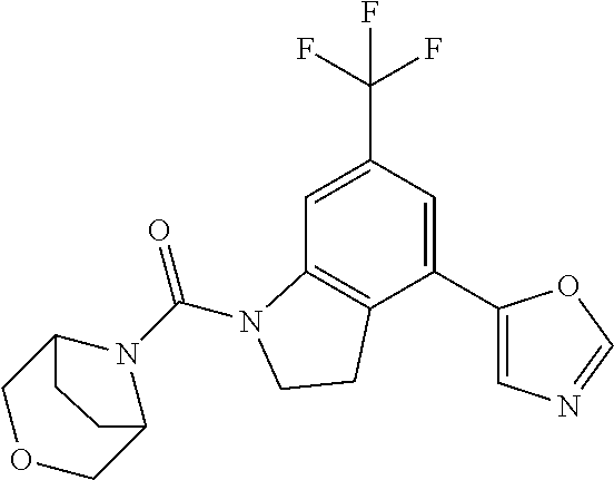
C1=C(C(F)(F)F)C=C(C2=CN=CO2)C2=C1N(C(N1C3COCC1CC3)=O)CC2
